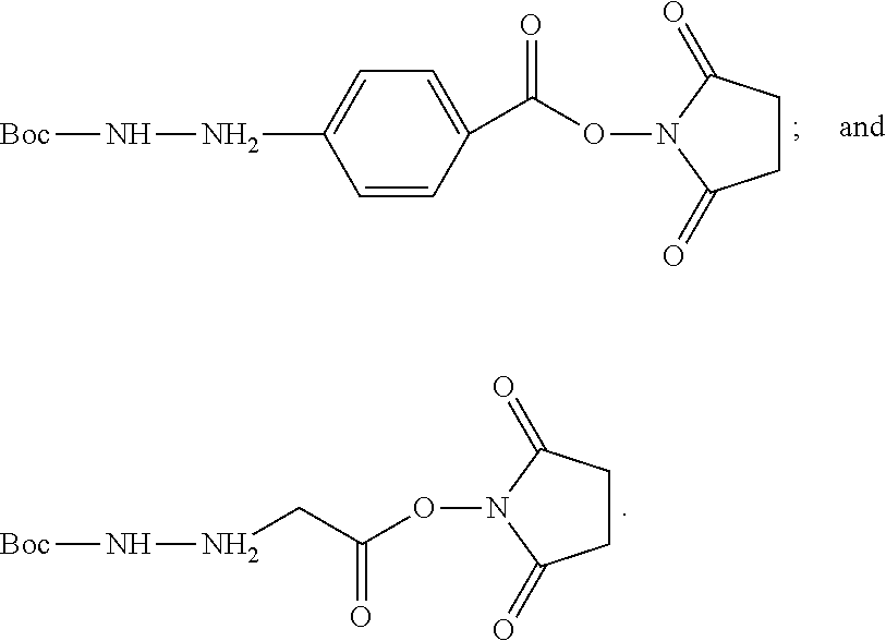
C1(C(ON2C(=O)CCC2=O)=O)=CC=C(NN[Boc])C=C1.O(N1C(=O)CCC1=O)C(=O)CNN[Boc]
